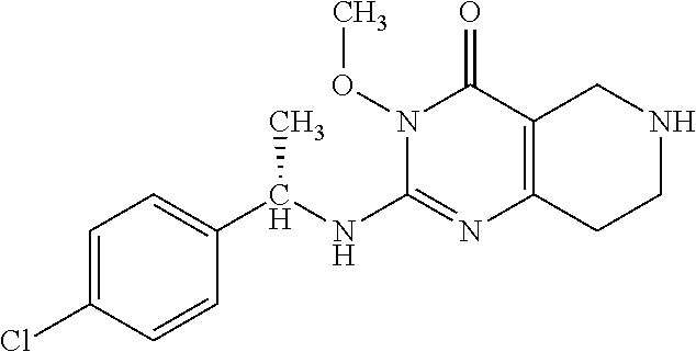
C1=C(Cl)C=CC(C(NC2=NC3=C(C(=O)N2OC)CNCC3)C)=C1
